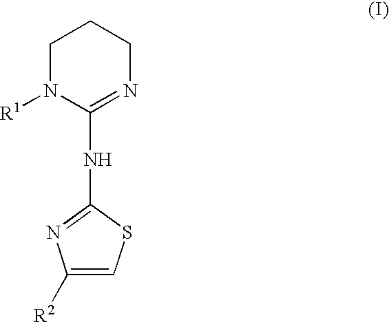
C1N([R1])C(NC2=NC([R2])=CS2)=NCC1
